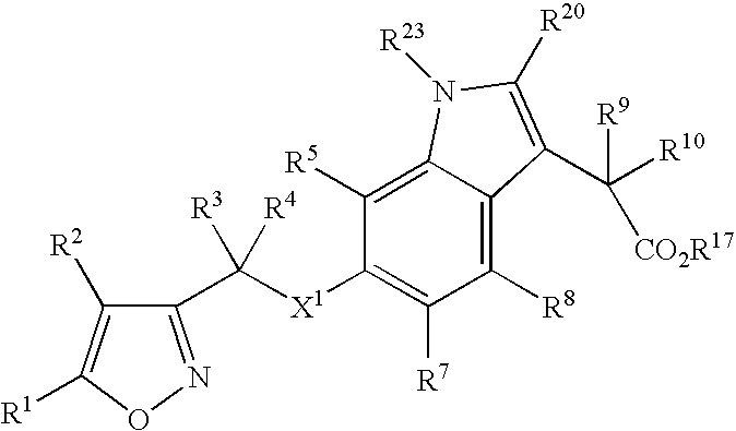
C1(C([X1]C2=C([R7])C([R8])=C3C(=C2[R5])N([R23])C([R20])=C3C([R10])([R9])[CO2R17])([R3])[R4])=NOC([R1])=C1[R2]
